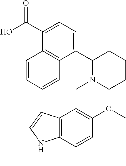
C1(C(O)=O)=CC=C(C2N(CC3=C(OC)C=C(C)C4=C3C=CN4)CCCC2)C2=C1C=CC=C2
